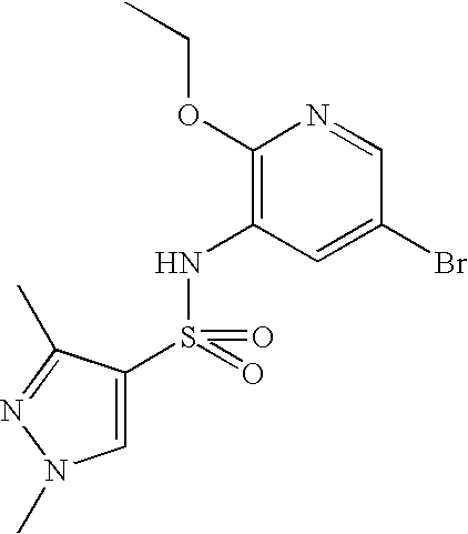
C1(OCC)=C(NS(=O)(=O)C2=CN(C)N=C2C)C=C(Br)C=N1
